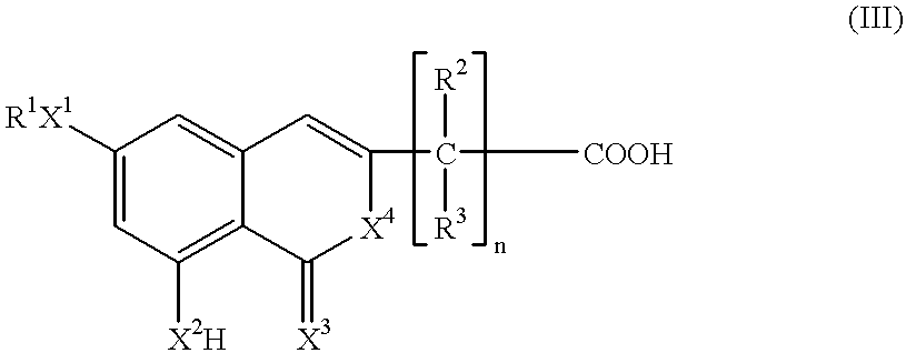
C1=C([R1X1])C=C2C(=C1[X2H])C(=[X3])[X4]C(C([R2])([R3])[COOH])=C2
